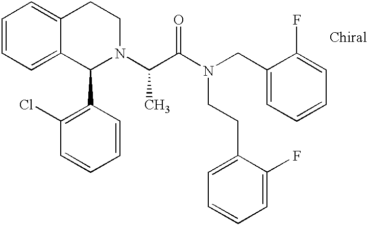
C1=CC=C2C(=C1)CCN(C(C(N(CC1=CC=CC=C1F)CCC1=CC=CC=C1F)=O)C)C2C1=C(Cl)C=CC=C1
